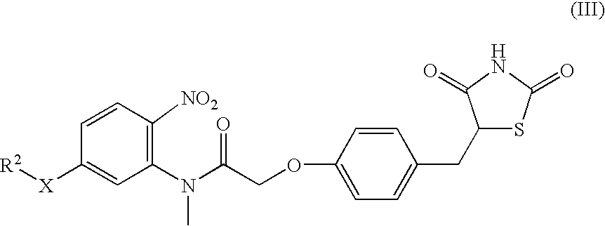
C1(N(C(COC2=CC=C(CC3SC(=O)NC3=O)C=C2)=O)C)=C([NO2])C=CC([X][R2])=C1
